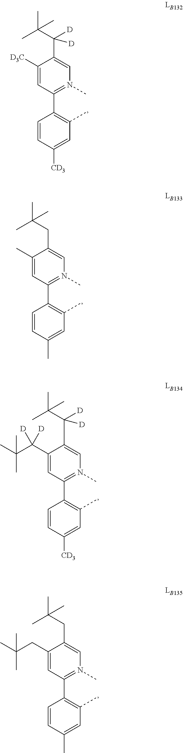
C1=CC([CD3])=CC(C)=C1C1=N(C)C=C(C([D])(C(C)(C)C)[D])C([D3C])=C1.C1=CC([CD3])=CC(C)=C1C1=N(C)C=C(C([D])(C(C)(C)C)[D])C(C(C(C)(C)C)([D])[D])=C1.C1=CC(C)=CC(C)=C1C1=N(C)C=C(CC(C)(C)C)C(C)=C1.C1=CC(C)=CC(C)=C1C1=N(C)C=C(CC(C)(C)C)C(CC(C)(C)C)=C1
